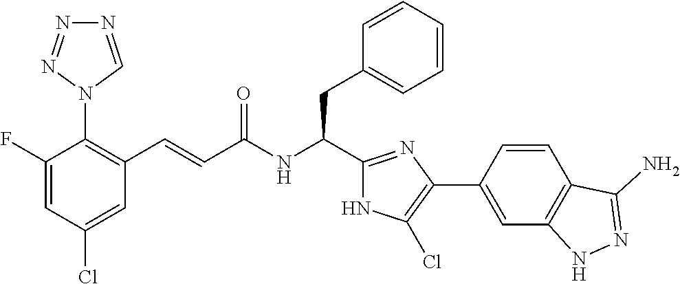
C1(Cl)=CC(C=CC(NC(CC2=CC=CC=C2)C2=NC(C3=CC4=C(C=C3)C(N)=NN4)=C(Cl)N2)=O)=C(N2C=NN=N2)C(F)=C1
